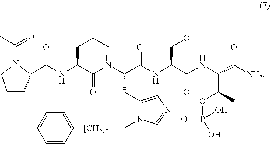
C1CC(C(NC(C(NC(C(NC(C(NC(C(=O)[NH2])C(C)OP(=O)(O)O)=O)CO)=O)CC2=CN=CN2C[[CH2]7]C2=CC=CC=C2)=O)CC(C)C)=O)N(C(C)=O)C1
